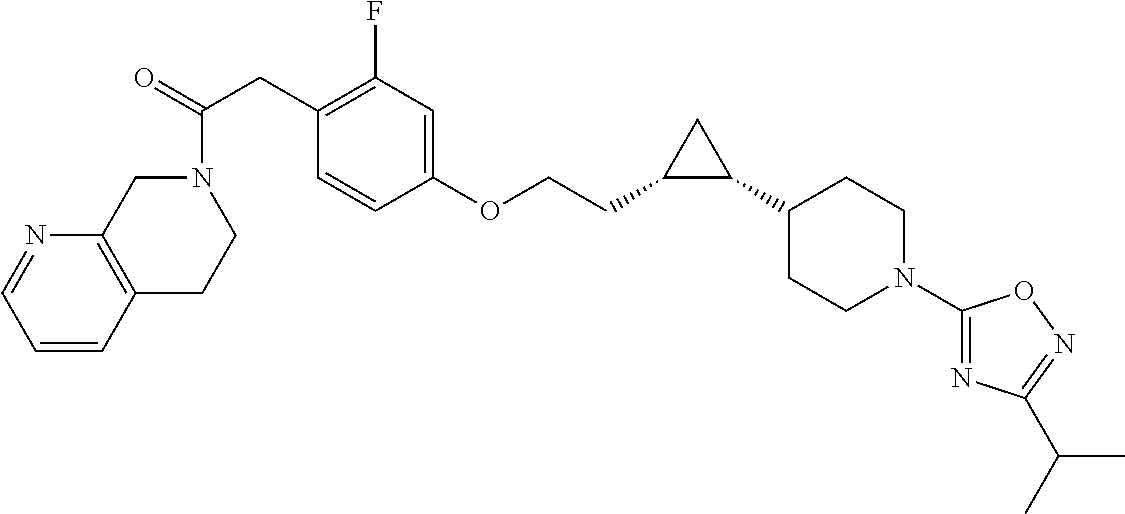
C(=O)(CC1=C(F)C=C(OCCC2C(C3CCN(C4=NC(C(C)C)=NO4)CC3)C2)C=C1)N1CC2=C(CC1)C=CC=N2
